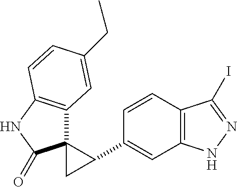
C1(C2C3(C2)C2=C(NC3=O)C=CC(CC)=C2)=CC2=C(C=C1)C(I)=NN2
